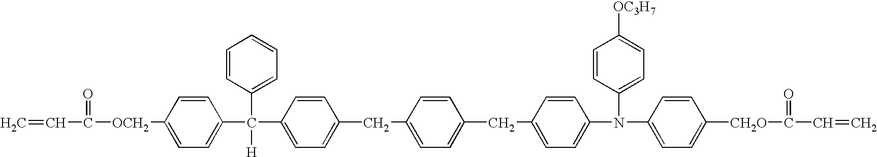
C=CC([OCH2]C1=CC=C(C(C2=CC=C(CC3=CC=C(CC4=CC=C(N(C5=CC=C([CH2O]C(C=C)=O)C=C5)C5=CC=C([OC3H7])C=C5)C=C4)C=C3)C=C2)(C2=CC=CC=C2)[H])C=C1)=O
